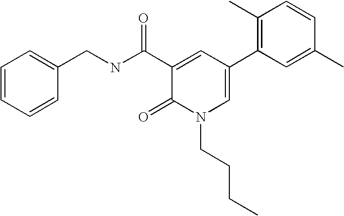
C1(CNC(C2=CC(C3=C(C)C=CC(C)=C3)=CN(CCCC)C2=O)=O)=CC=CC=C1
